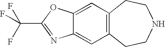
C12=CC3=C(C=C1N=C(C(F)(F)F)O2)CCNCC3
